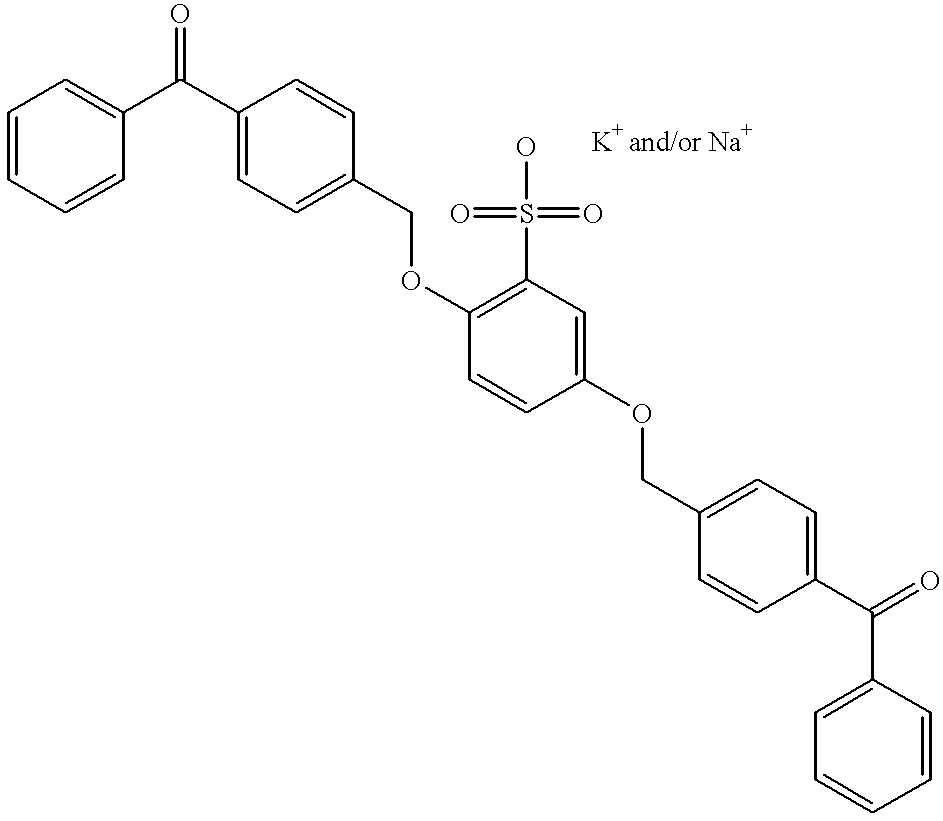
C1=CC=CC(C(C2=CC=C(COC3=C(S(O)(=O)=O)C=C(OCC4=CC=C(C(C5=CC=CC=C5)=O)C=C4)C=C3)C=C2)=O)=C1
